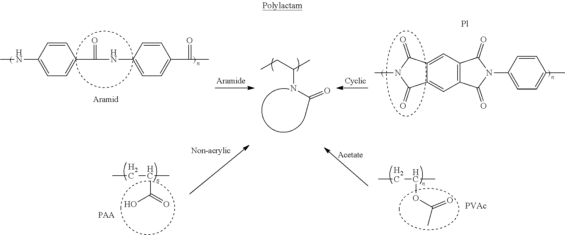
CCC(C)NC(C)=O.CNC1=CC=C(C(=O)NC2=CC=C(C(=O)C)C=C2)C=C1.CC1=CC=C(N2C(=O)C3=C(C2=O)C=C2C(=C3)C(=O)N(C)C2=O)C=C1.[Pl].CCC(C)OC(C)=O.[PVAc].CCC(C)C(=O)O
